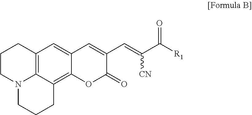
C12=C3C(=C4C(=C1)C=C(C=C(C([R1])=O)[CN])C(=O)O4)CCCN3CCC2
